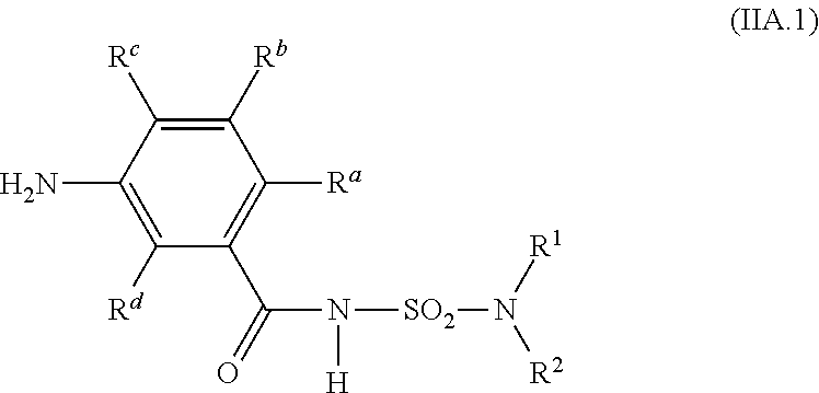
C1([Rb])=C([Rc])C(N)=C([Rd])C(C(=O)N([H])[SO2]N([R2])[R1])=C1[Ra]
